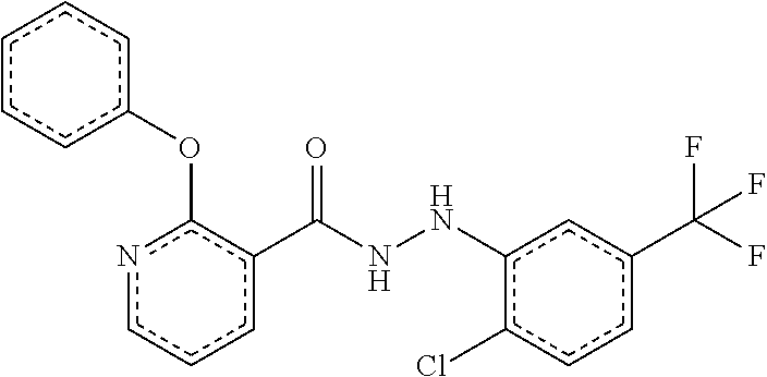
c1ccc(Oc2ncccc2C(NNc2c(Cl)ccc(C(F)(F)F)c2)=O)cc1
